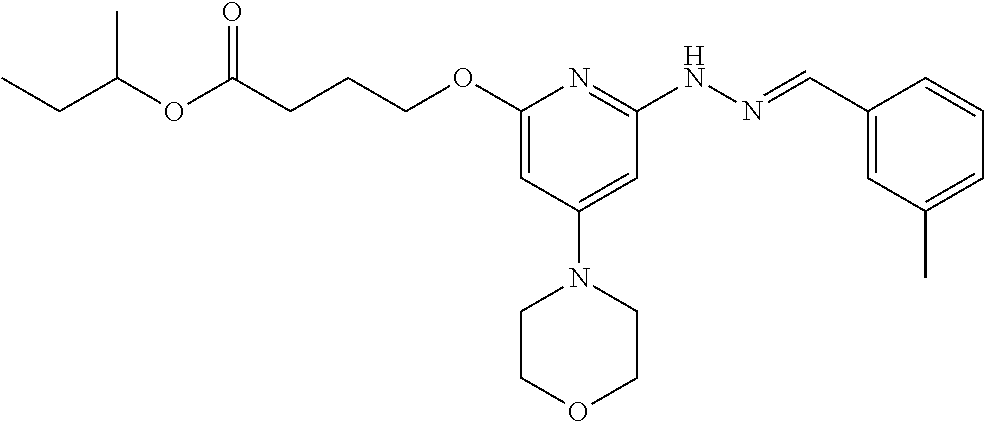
C(C(OC(CC)C)=O)CCOC1=CC(N2CCOCC2)=CC(NN=CC2=CC(C)=CC=C2)=N1
